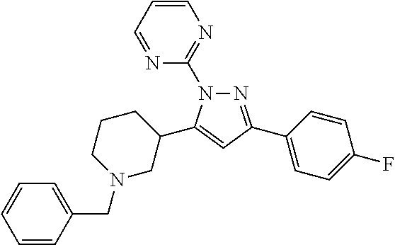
N1=C(C2=CC=C(F)C=C2)C=C(C2CCCN(CC3=CC=CC=C3)C2)N1C1=NC=CC=N1
